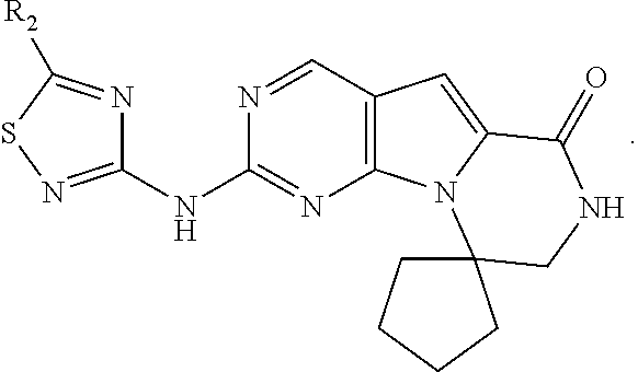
N(C1=NC2=C(C=N1)C=C1N2C2(CNC1=O)CCCC2)C1=NSC([R2])=N1
